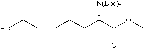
OCC=CCCC(C(OC)=O)[N(Boc)2]
